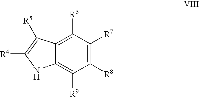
C12=C([R6])C([R7])=C([R8])C([R9])=C1NC([R4])=C2[R5]
